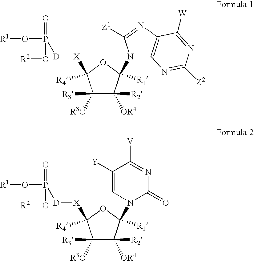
C1([R3])([R3O])C([R2])([OR4])C(N2C3=C(N=C2[Z1])C([W])=NC([Z2])=N3)([R1])OC1([X][D]P(O[R2])(=O)O[R1])[R4].C1([R3])([R3O])C([R2])([OR4])C(N2C(=O)N=C([V])C([Y])=C2)([R1])OC1([X][D]P(O[R2])(=O)O[R1])[R4]
